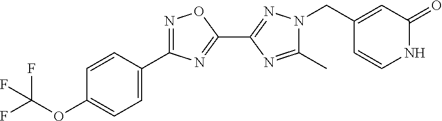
C1=C(C2=NOC(C3=NN(CC4=CC(=O)NC=C4)C(C)=N3)=N2)C=CC(OC(F)(F)F)=C1
